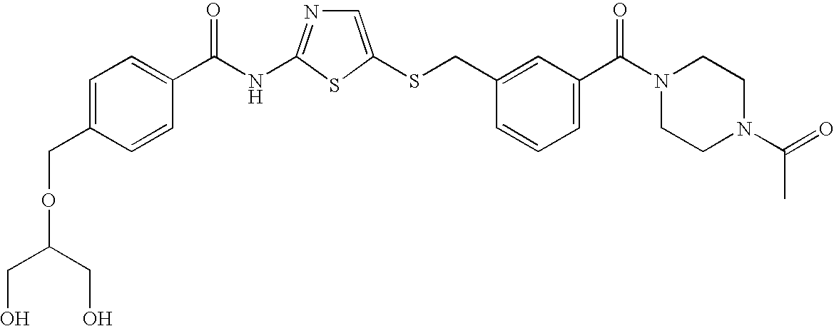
C1=C(SCC2=CC(C(N3CCN(C(=O)C)CC3)=O)=CC=C2)SC(NC(=O)C2=CC=C(COC(CO)CO)C=C2)=N1
